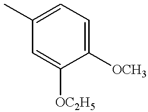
C1(C)=CC=C([OCH3])C([OC2H5])=C1
